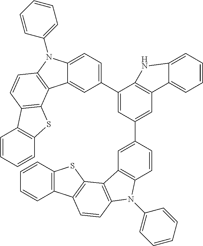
C12=CC=C(C3=CC(C4=CC5=C(C=C4)N(C4=CC=CC=C4)C4=C5C5=C(C=C4)C4=C(S5)C=CC=C4)=CC4=C3NC3=CC=CC=C43)C=C1C1=C(N2C2=CC=CC=C2)C=CC2=C1SC1=C2C=CC=C1
